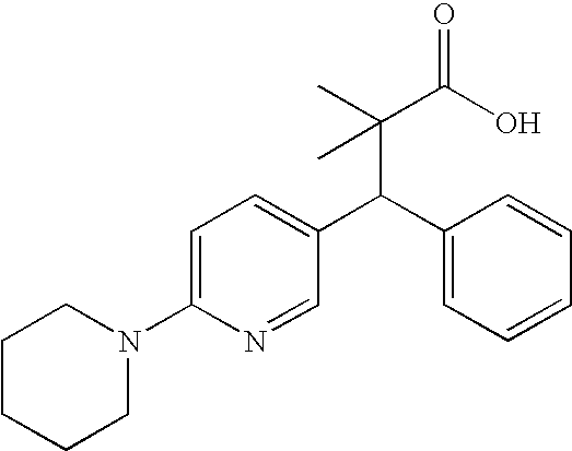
C1CCCN(C2=CC=C(C(C3=CC=CC=C3)C(C)(C(O)=O)C)C=N2)C1
